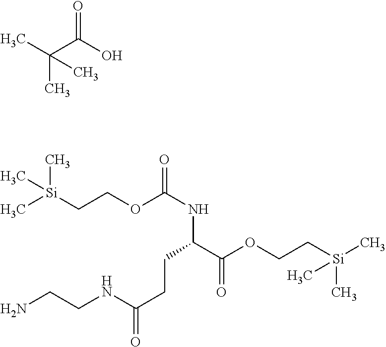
O=C(O)C(C)(C)C.O=C(NC(C(OCC[Si](C)(C)C)=O)CCC(=O)NCCN)OCC[Si](C)(C)C
